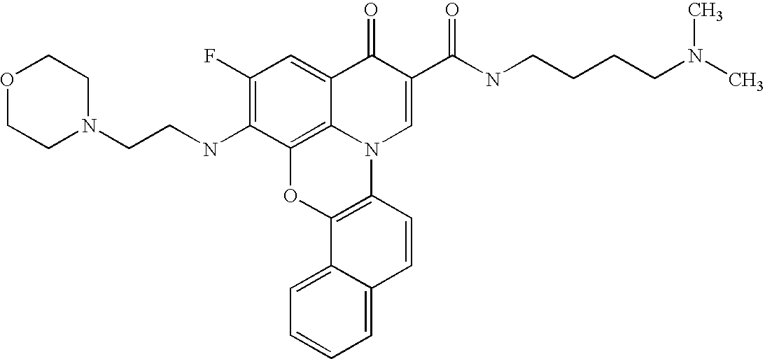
C12=C3C(=CC(F)=C1NCCN1CCOCC1)C(=O)C(C(=O)NCCCCN(C)C)=CN3C1=C(O2)C2=CC=CC=C2C=C1
